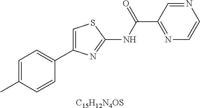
[C15H12N4OS].C1(C(=O)NC2=NC(C3=CC=C(C)C=C3)=CS2)=NC=CN=C1
